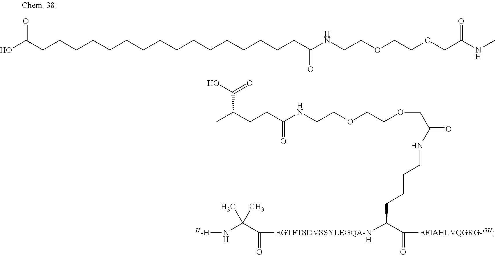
C(CCC(NCCOCCOCC(=O)NCCCCC(C(=O)[EFIAHLVQGRG-OH])[EGTFTSDVSSYLEGQA-N]C(=O)C(N[H-H])(C)C)=O)(C(O)=O)C.[H].OC(CCCCCCCCCCCCCCCCC(NCCOCCOCC(NC)=O)=O)=O
